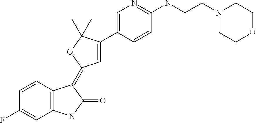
C1(F)=CC2=C(C(=C3C=C(C4=CN=C(NCCN5CCOCC5)C=C4)C(C)(C)O3)C(=O)N2)C=C1
